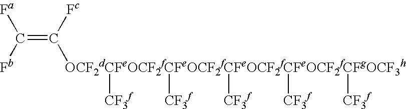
C(=C([Fc])[OCF2dCFeOCF2fCFeOCF2fCFeOCF2fCFeOCF2fCFgOCF3h]([CF3f])([CF3f])([CF3f])([CF3f])[CF3f])([Fb])[Fa]
